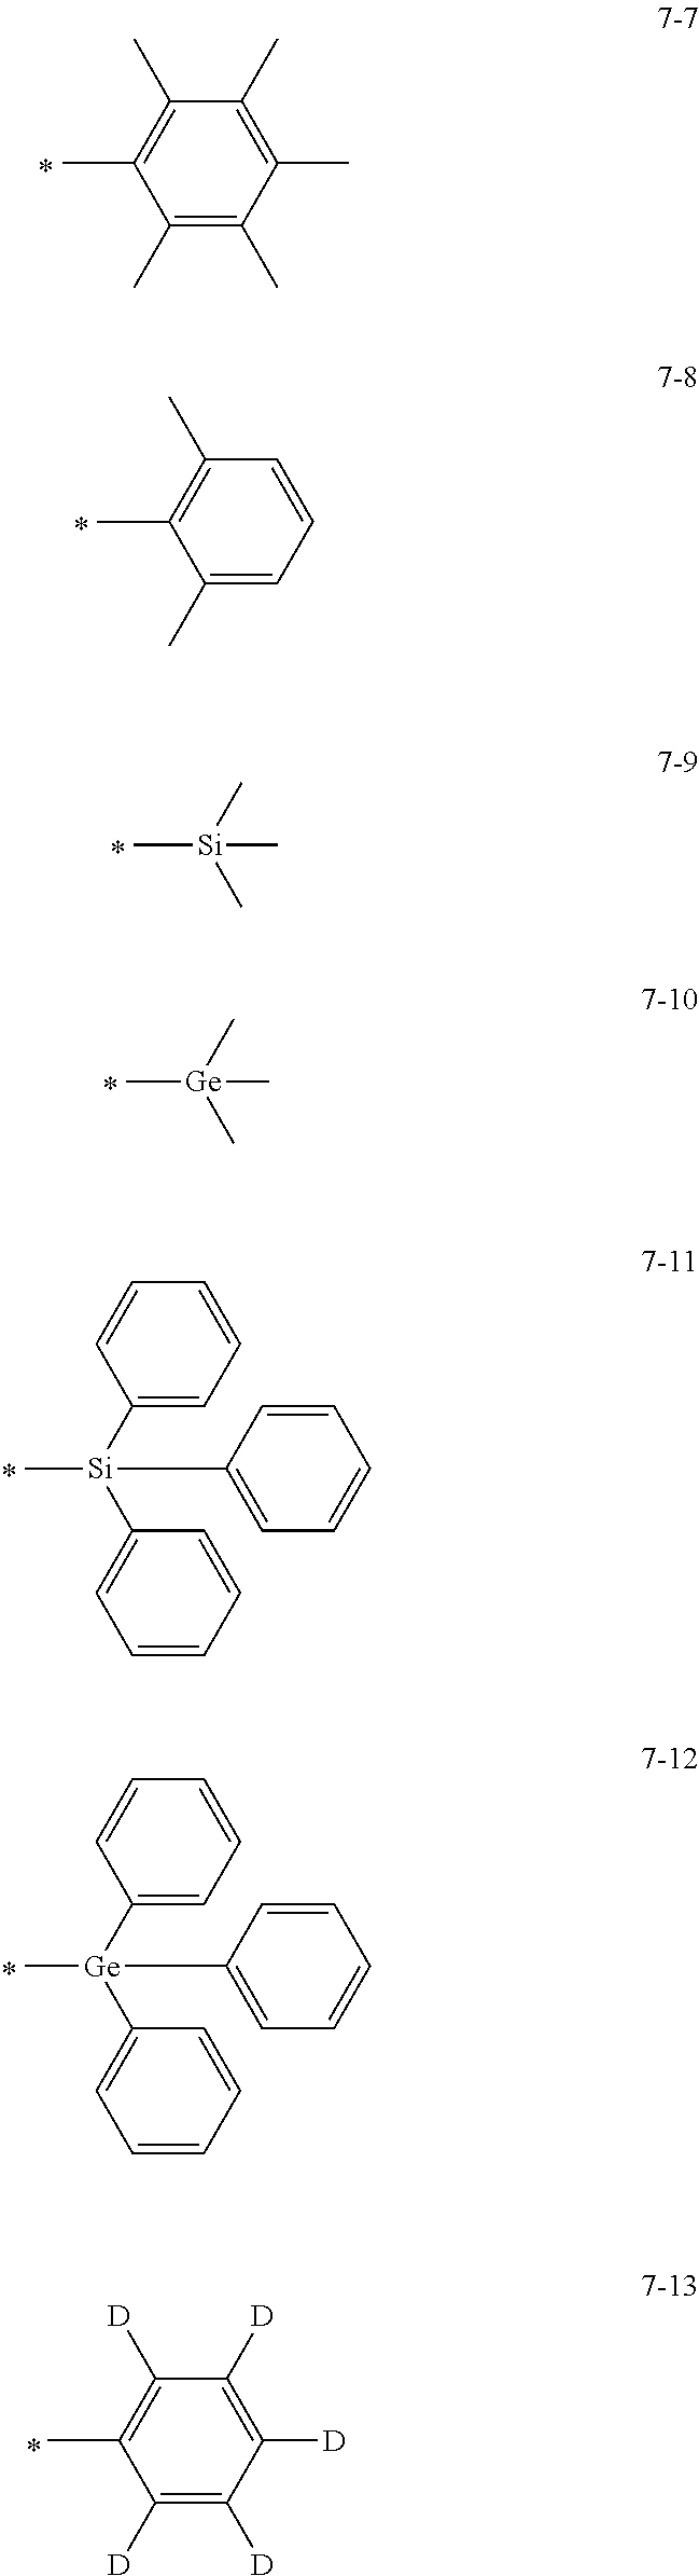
C1(C)=C(C)C(C)=C(C)C(C)=C1C.C1=CC=C(C)C(C)=C1C.[Si](C)(C)(C)C.[Ge](C)(C)(C)C.[Si](C)(C1=CC=CC=C1)(C1=CC=CC=C1)C1=CC=CC=C1.[Ge](C)(C1=CC=CC=C1)(C1=CC=CC=C1)C1=CC=CC=C1.C1([D])=C([D])C([D])=C([D])C(C)=C1[D]
